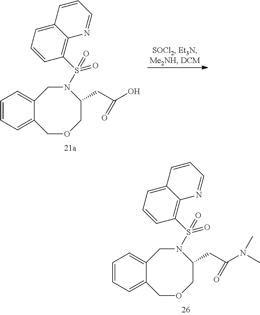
C12=CC=CC=C1COCC(CC(O)=O)N(S(=O)(=O)C1=C3C(=CC=C1)C=CC=N3)C2.C12=CC=CC=C1COCC(CC(=O)N(C)C)N(S(=O)(=O)C1=C3C(=CC=C1)C=CC=N3)C2
